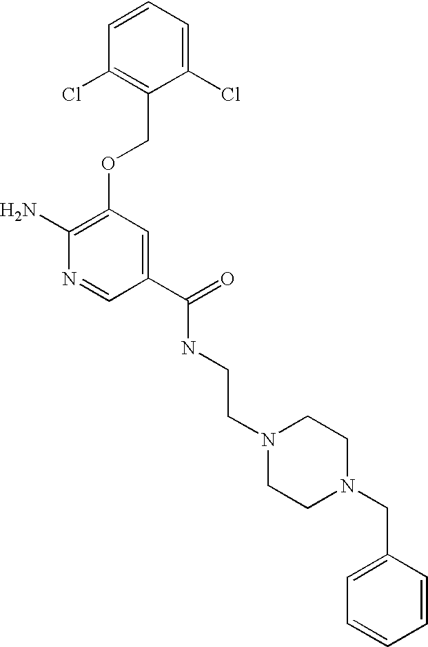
C1(Cl)=CC=CC(Cl)=C1COC1=C(N)N=CC(C(=O)NCCN2CCN(CC3=CC=CC=C3)CC2)=C1
